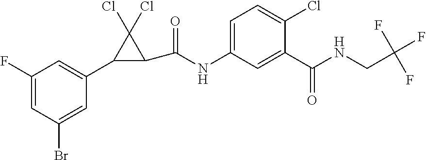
C1(F)=CC(Br)=CC(C2C(C(=O)NC3=CC=C(Cl)C(C(=O)NCC(F)(F)F)=C3)C2(Cl)Cl)=C1
